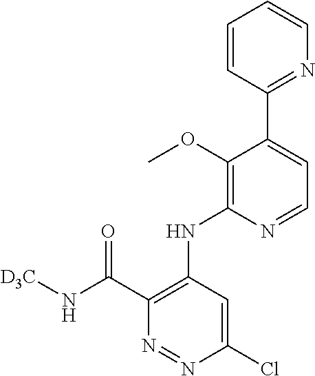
C1(Cl)=CC(NC2=C(OC)C(C3=NC=CC=C3)=CC=N2)=C(C(=O)N[D3C])N=N1
